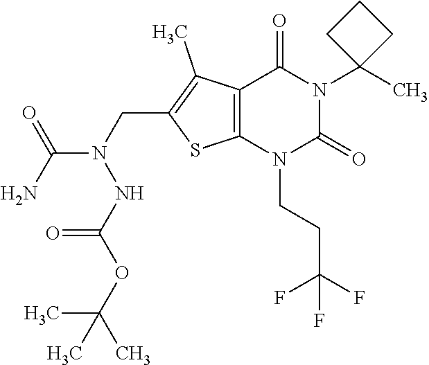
C12=C(N(CCC(F)(F)F)C(=O)N(C3(C)CCC3)C1=O)SC(CN(C(N)=O)NC(OC(C)(C)C)=O)=C2C
